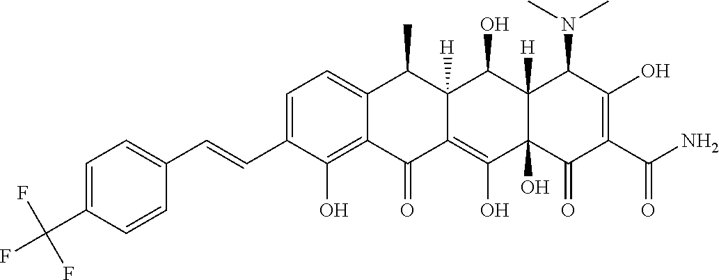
C1=C(C=CC2=CC=C(C(F)(F)F)C=C2)C(O)=C2C(=C1)C(C)C1([H])C(=C(O)C3(O)C([H])(C1O)C(N(C)C)C(O)=C(C(N)=O)C3=O)C2=O
